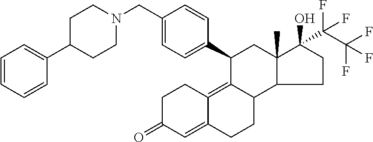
C1C(=O)C=C2C(=C3C(CC2)C2C(C)(CC3C3=CC=C(CN4CCC(C5=CC=CC=C5)CC4)C=C3)C(O)(C(C(F)(F)F)(F)F)CC2)C1
